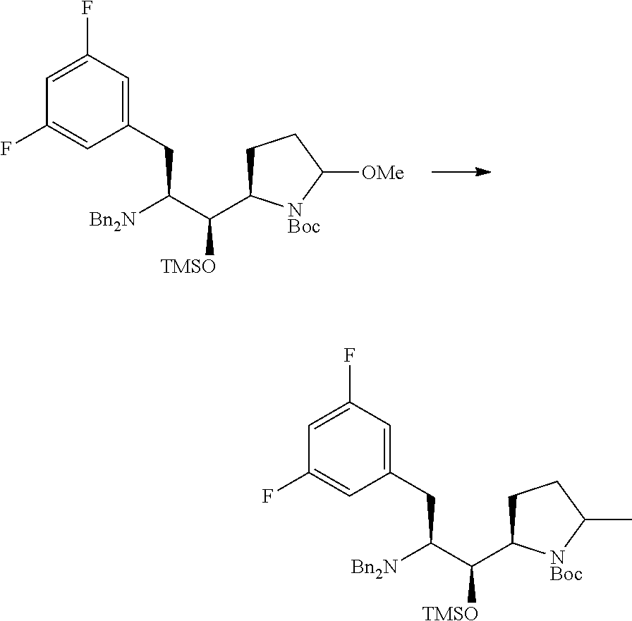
C1=C(F)C=C(CC(C(C2CCC([OMe])[NBoc]2)[TMSO])[Bn2N])C=C1F.C1=C(F)C=C(CC(C(C2CCC(C)[NBoc]2)[TMSO])[Bn2N])C=C1F
